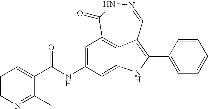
N1=CC2=C(C3=CC=CC=C3)NC3=CC(NC(C4=CC=CN=C4C)=O)=CC(=C23)C(=O)N1
